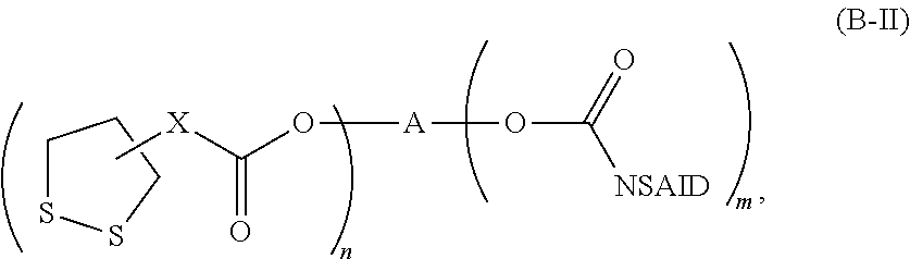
[A](OC([NSAID])=O)OC(=O)[X]C.C1SSCC1
